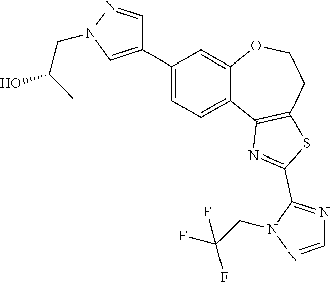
C1=C(C2=CN(CC(C)O)N=C2)C=C2C(=C1)C1=C(CCO2)SC(C2=NC=NN2CC(F)(F)F)=N1
